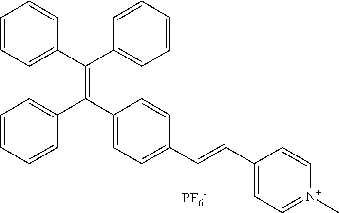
C1=CC=C(C(C2=CC=CC=C2)=C(C2=CC=C(C=CC3=CC=[N+](C)C=C3)C=C2)C2=CC=CC=C2)C=C1.[PF6-]
